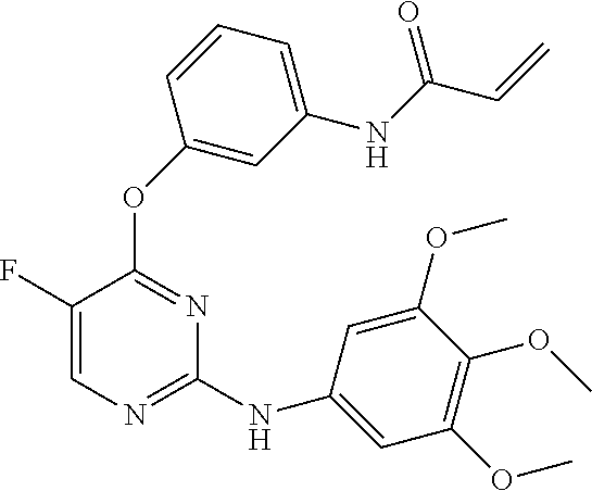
C1(F)=CN=C(NC2=CC(OC)=C(OC)C(OC)=C2)N=C1OC1=CC(NC(=O)C=C)=CC=C1
